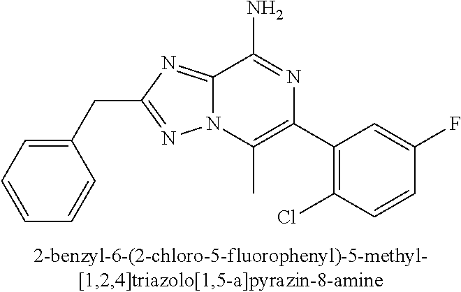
C1(CC2=NN3C(=N2)C(N)=NC(C2=C(Cl)C=CC(F)=C2)=C3C)=CC=CC=C1
